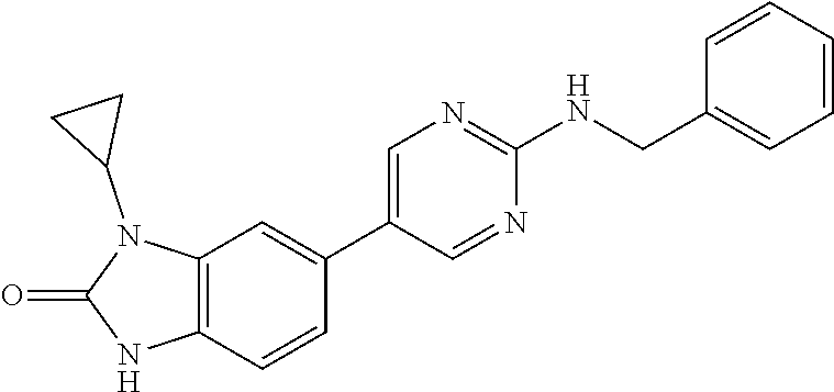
C12=C(C=CC(C3=CN=C(NCC4=CC=CC=C4)N=C3)=C1)NC(=O)N2C1CC1
